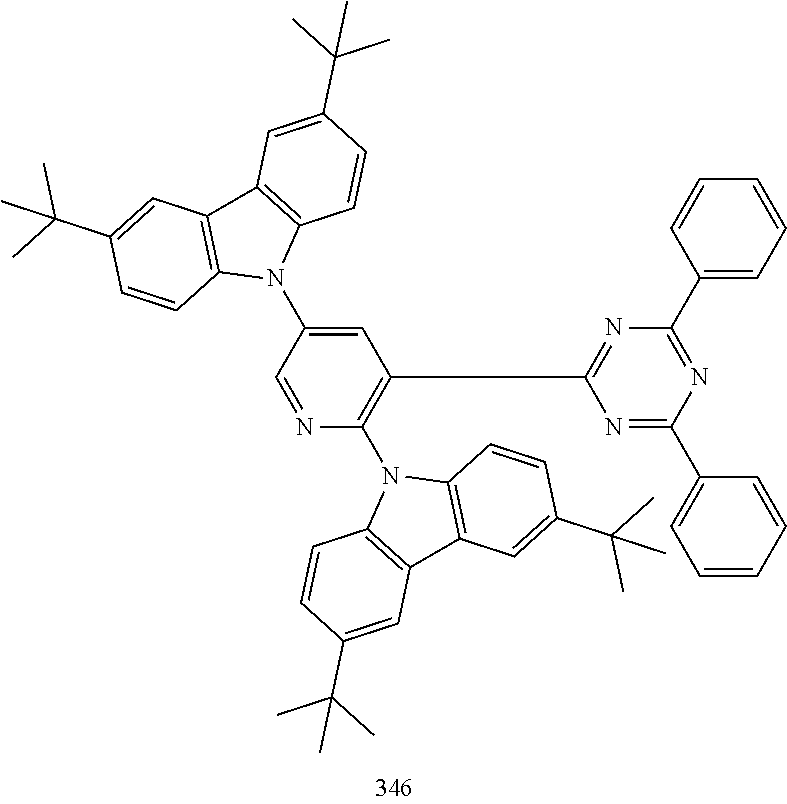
N1=CC(N2C3=C(C4=C2C=CC(C(C)(C)C)=C4)C=C(C(C)(C)C)C=C3)=CC(C2=NC(C3=CC=CC=C3)=NC(C3=CC=CC=C3)=N2)=C1N1C2=C(C3=C1C=CC(C(C)(C)C)=C3)C=C(C(C)(C)C)C=C2
